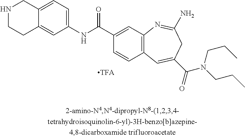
N1CCC2=CC(NC(C3=CC4=C(C=C3)C=C(C(=O)N(CCC)CCC)CC(N)=N4)=O)=CC=C2C1
